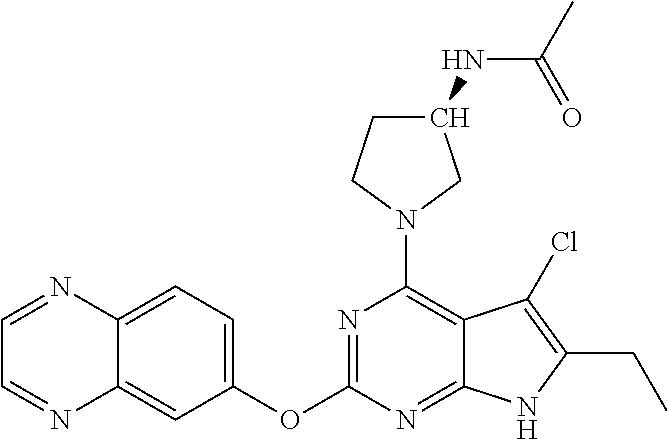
N1=C(OC2=CC=C3C(=C2)N=CC=N3)N=C2C(=C1N1CC(NC(C)=O)CC1)C(Cl)=C(CC)N2
